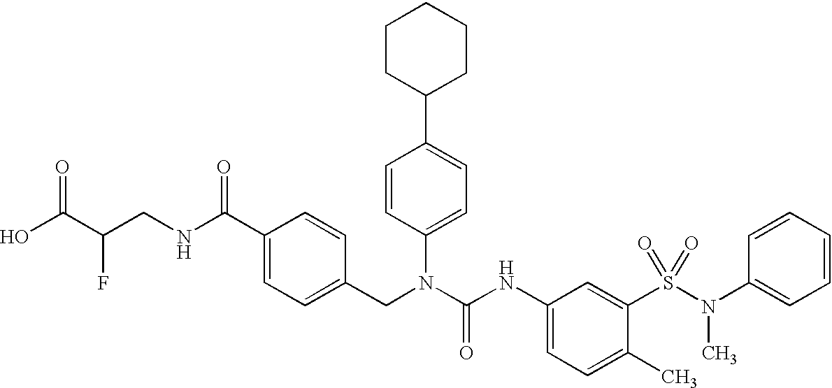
OC(C(CNC(C1=CC=C(CN(C(NC2=CC=C(C)C(S(=O)(N(C)C3=CC=CC=C3)=O)=C2)=O)C2=CC=C(C3CCCCC3)C=C2)C=C1)=O)F)=O
